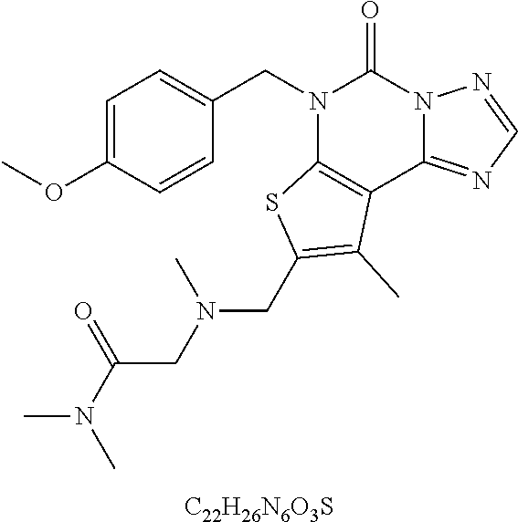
C1=C(OC)C=CC(CN2C3=C(C4=NC=NN4C2=O)C(C)=C(CN(CC(N(C)C)=O)C)S3)=C1.[C22H26N6O3S]
